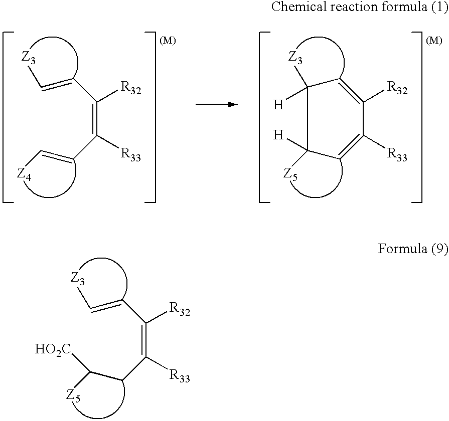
C(=CC(=C(CC(C)[HO2C])[R33])[R32])C.C(=CC(=C(C=CC)[R33])[R32])C.C1(C)([H])C=C([R32])C([R33])=CC1(C)[H]
